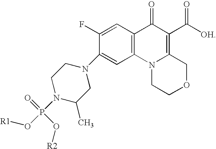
C1(C([OH])=O)=C2N(C3=C(C1=O)C=C(F)C(N1CCN(P(O[R1])(O[R2])=O)C(C)C1)=C3)CCOC2
